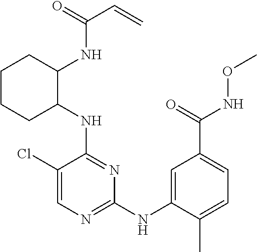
C1(NC2C(NC(=O)C=C)CCCC2)=NC(NC2=CC(C(NOC)=O)=CC=C2C)=NC=C1Cl
